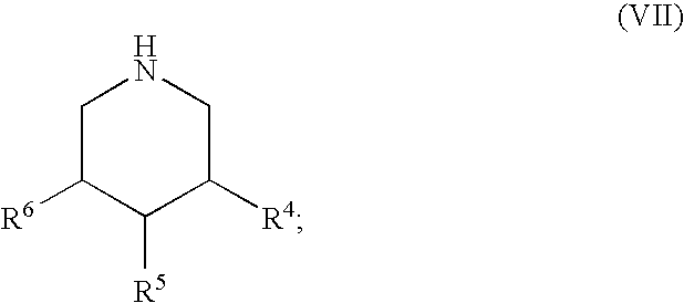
C1([R6])CNCC([R4])C1[R5]
